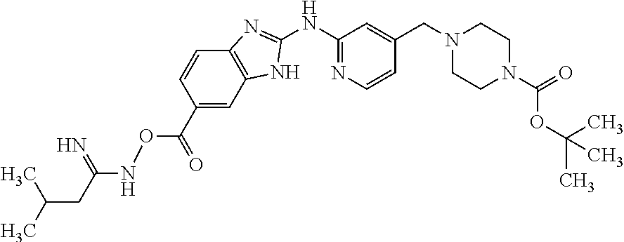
C12=C(C=C(C(=O)ONC(CC(C)C)=N)C=C1)NC(NC1=NC=CC(CN3CCN(C(OC(C)(C)C)=O)CC3)=C1)=N2
